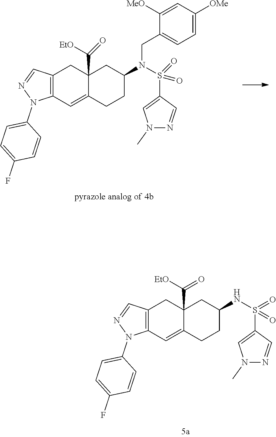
C12=C(C=C3C(C(=O)[EtO])(C1)CC(N(S(C1=CN(C)N=C1)(=O)=O)CC1=CC=C([OMe])C=C1[MeO])CC3)N(C1=CC=C(F)C=C1)N=C2.C12=C(C=C3C(C(=O)[EtO])(C1)CC(NS(C1=CN(C)N=C1)(=O)=O)CC3)N(C1=CC=C(F)C=C1)N=C2
